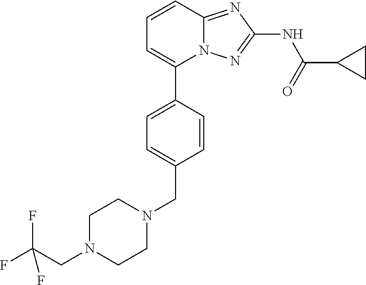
C1=CC2=NC(NC(=O)C3CC3)=NN2C(C2=CC=C(CN3CCN(CC(F)(F)F)CC3)C=C2)=C1
